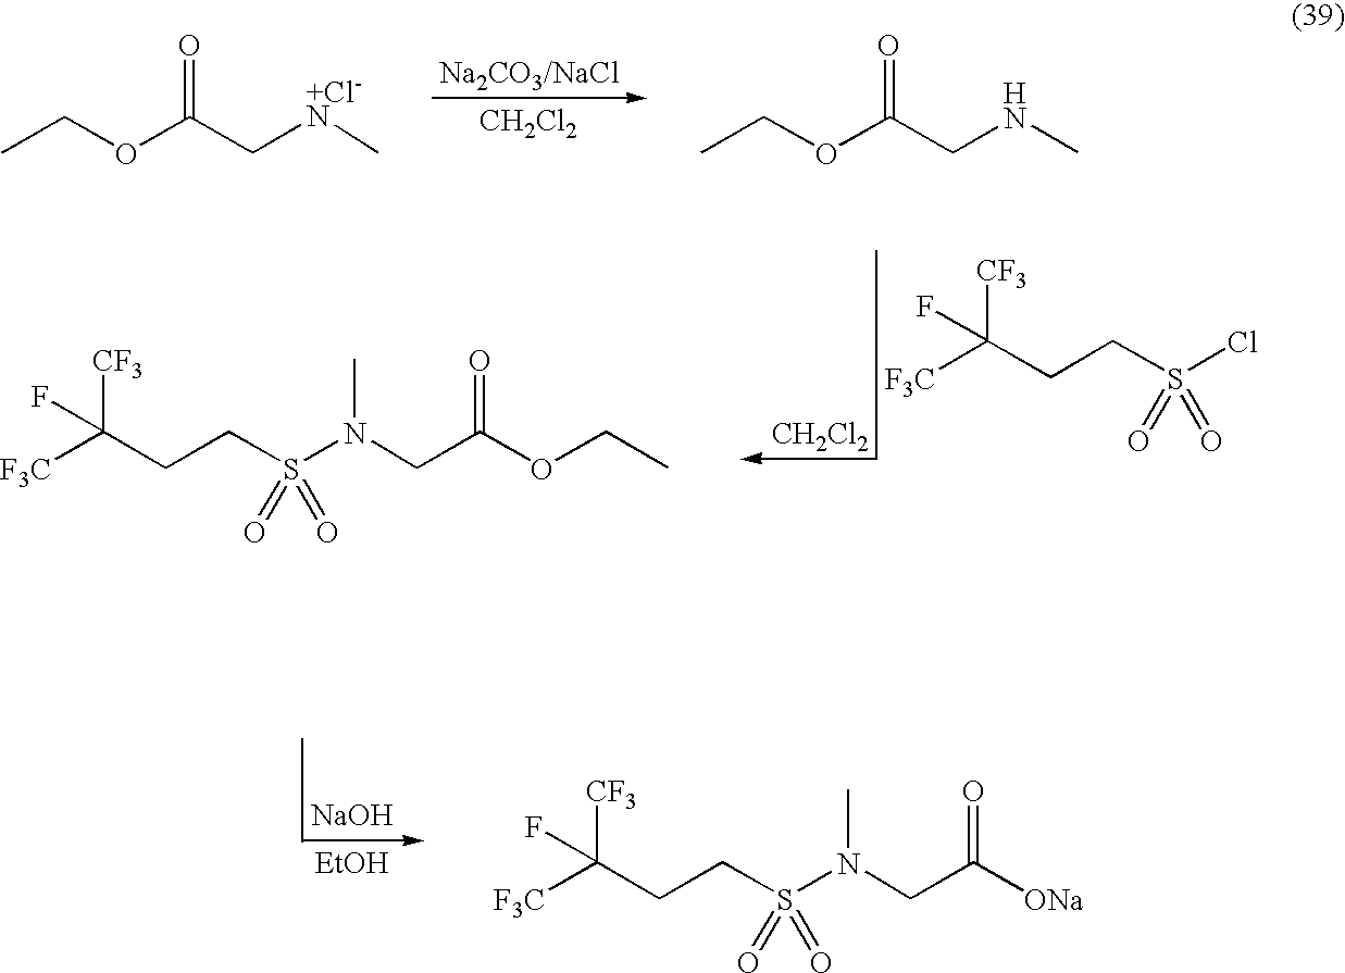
[EtOH].S(=O)(=O)(N(CC([ONa])=O)C)CCC([CF3])([F3C])F.[NaOH].[CH2Cl2].CCOC(C[+Cl-N]C)=O.CCOC(CNC)=O.[CH2Cl2].C(CCS(Cl)(=O)=O)([CF3])([F3C])F.S(=O)(=O)(CCC([CF3])([F3C])F)N(CC(OCC)=O)C
